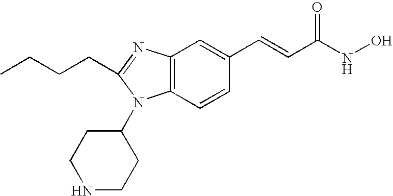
C12=C(C=CC(C=CC(=O)NO)=C1)N(C1CCNCC1)C(CCCC)=N2
